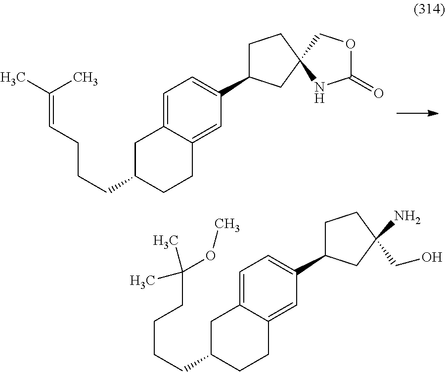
C1=C2C(=CC(C3CCC4(C3)NC(=O)OC4)=C1)CCC(CCCC=C(C)C)C2.C1=C2C(=CC(C3CCC(CO)(N)C3)=C1)CCC(CCCCC(OC)(C)C)C2
